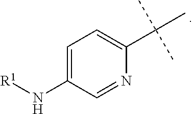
C1=C(N[R1])C=NC(C(C)(C)C)=C1
